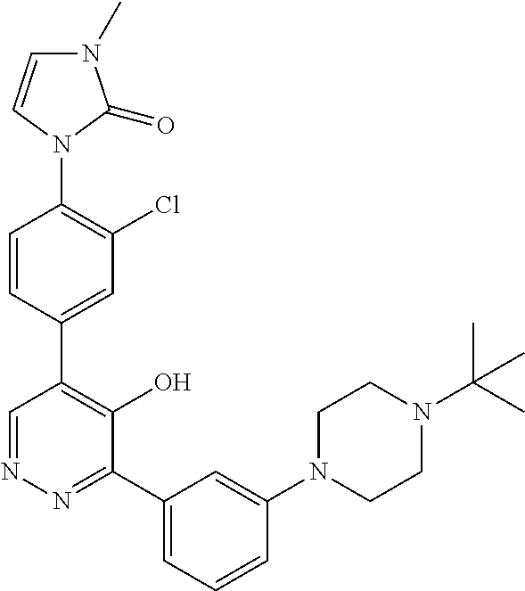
C1=CC(C2=C(O)C(C3=CC=CC(N4CCN(C(C)(C)C)CC4)=C3)=NN=C2)=CC(Cl)=C1N1C(=O)N(C)C=C1
